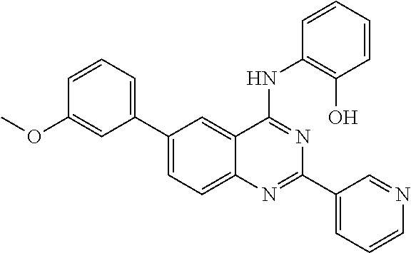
C1(C2=CC=CC(OC)=C2)=CC=C2C(=C1)C(NC1=C(O)C=CC=C1)=NC(C1=CC=CN=C1)=N2
